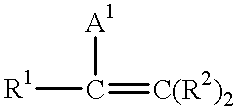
[R1]C(=[C(R2)2])[A1]
